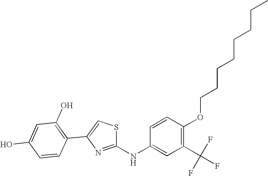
C1=CC(NC2=NC(C3=C(O)C=C(O)C=C3)=CS2)=CC(C(F)(F)F)=C1OCCCCCCCC
